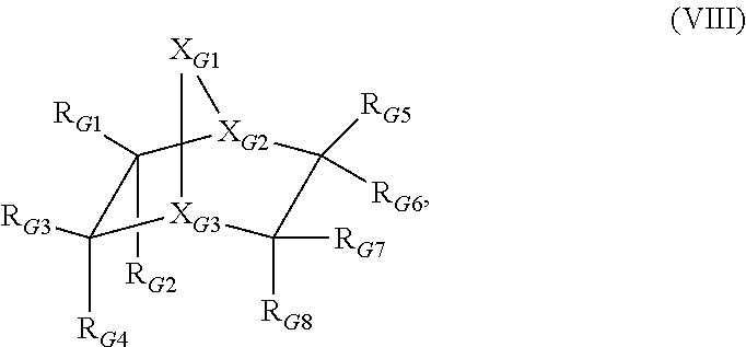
C1([RG2])([RG1])C([RG3])([RG4])[XG3]2C([RG7])([RG8])C([RG5])([RG6])[XG2]1[XG1]2
